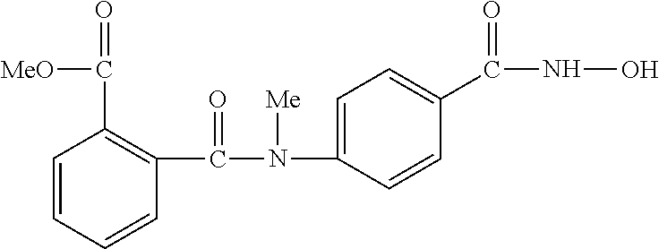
C1(N(C(C2=C(C(=O)[MeO])C=CC=C2)=O)[Me])=CC=C(C(NO)=O)C=C1
